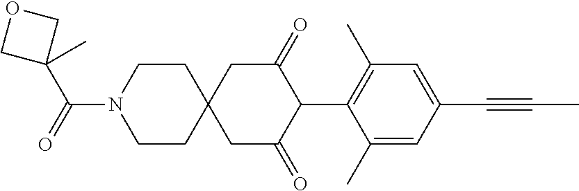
C1CN(C(=O)C2(C)COC2)CCC12CC(=O)C(C1=C(C)C=C(C#CC)C=C1C)C(=O)C2
